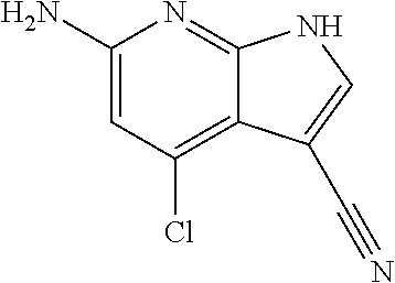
NC1=CC(Cl)=C2C(=N1)NC=C2C#N
